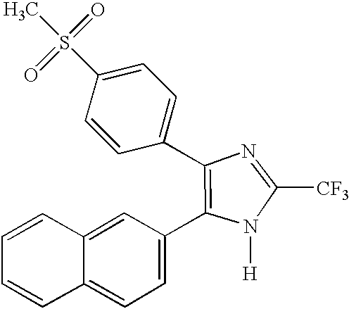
N1=C([CF3])N([H])C(C2=CC=C3C(=C2)C=CC=C3)=C1C1=CC=C(S(=O)(C)=O)C=C1
